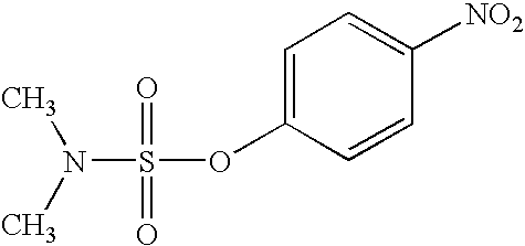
N(S(OC1=CC=C([NO2])C=C1)(=O)=O)(C)C
